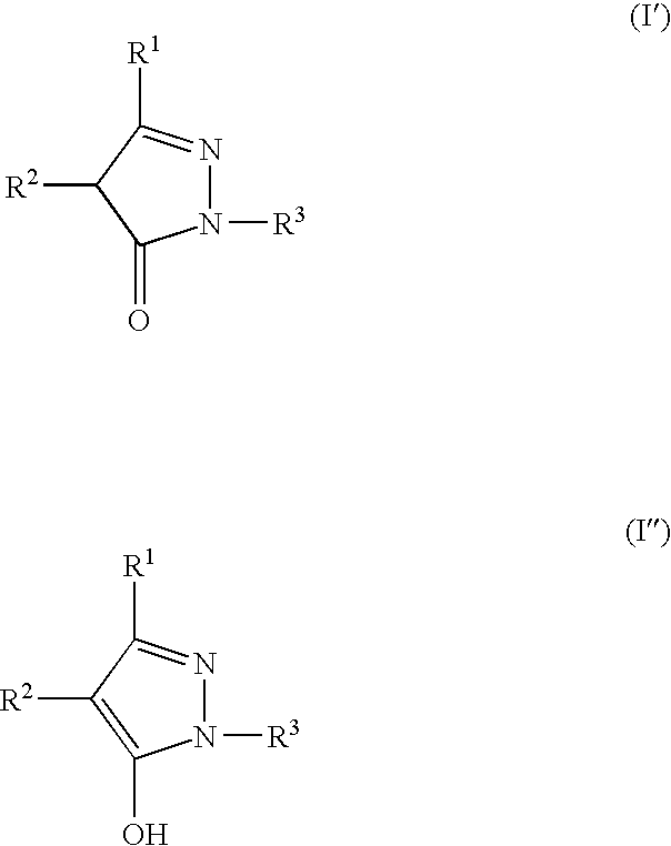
N1([R3])N=C([R1])C([R2])C1=O.N1([R3])N=C([R1])C([R2])=C1O
